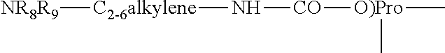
[NR8R9][C2-6alkylene]N[CO][O)Pro](C)C
